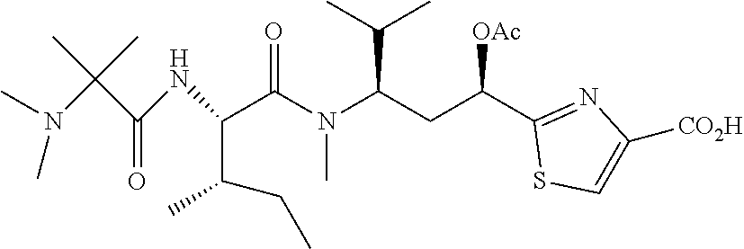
C(N(C)C)(C)(C)C(NC(C(N(C(CC(C1=NC([CO2H])=CS1)[OAc])C(C)C)C)=O)C(C)CC)=O
